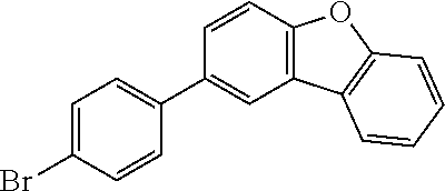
C1=C(Br)C=CC(C2=CC3=C(C=C2)OC2=C3C=CC=C2)=C1
